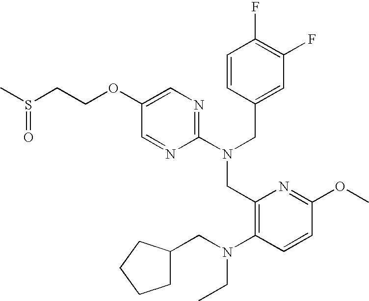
C1(OCCS(C)=O)=CN=C(N(CC2=CC(F)=C(F)C=C2)CC2=C(N(CC3CCCC3)CC)C=CC(OC)=N2)N=C1
